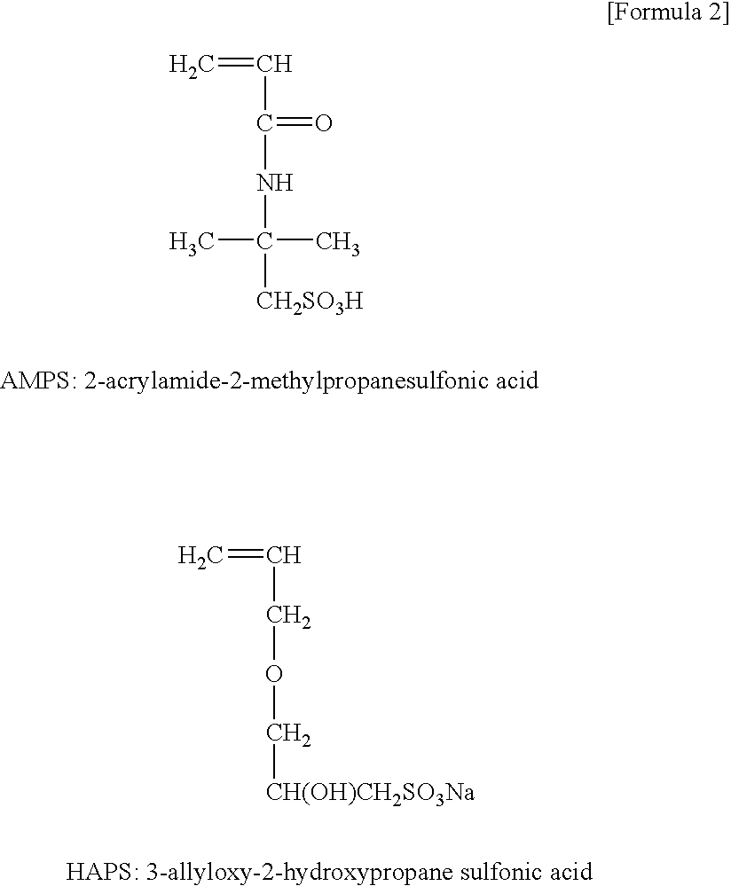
C(C(=O)NC(C)(C)[CH2SO3H])=C.C(COC[CH(OH)CH2SO3Na])=C
